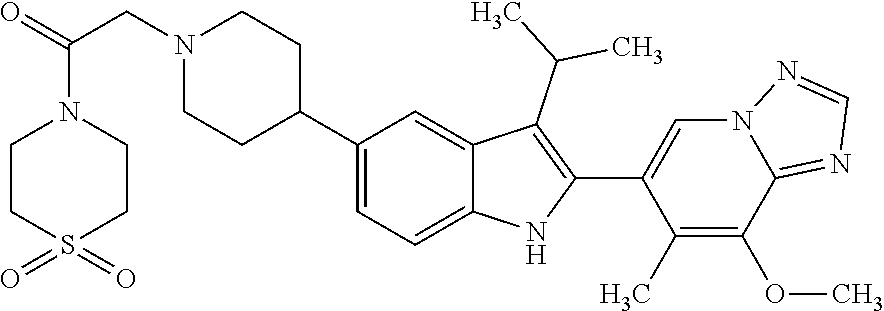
C1(C2CCN(CC(=O)N3CCS(=O)(=O)CC3)CC2)=CC=C2C(=C1)C(C(C)C)=C(C1=CN3C(=NC=N3)C(OC)=C1C)N2
